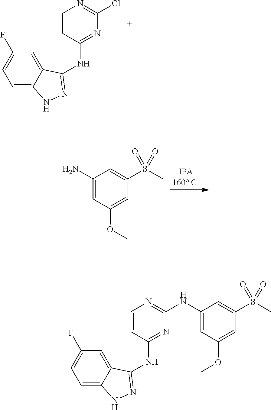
C1=C2C(=CC(F)=C1)C(NC1=NC(Cl)=NC=C1)=NN2.C1(OC)=CC(S(C)(=O)=O)=CC(N)=C1.C1=C2C(=CC(F)=C1)C(NC1=NC(NC3=CC(OC)=CC(S(C)(=O)=O)=C3)=NC=C1)=NN2
